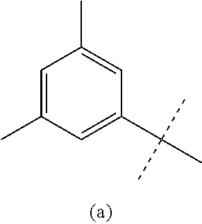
C1(C(C)(C)C)=CC(C)=CC(C)=C1
